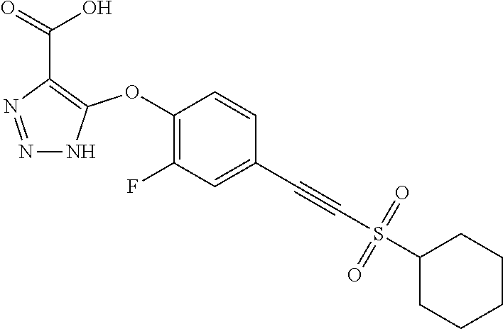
C1(OC2=C(C(=O)O)N=NN2)=C(F)C=C(C#CS(C2CCCCC2)(=O)=O)C=C1
